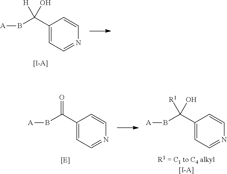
C1(C(B[A])(O)[H])=CC=NC=C1.[[I-A]].C1(C(B[A])(O)[R1])=CC=NC=C1.[R1 = C1 to C4 alkyl[I-A]].C1(C(B[A])=O)=CC=NC=C1.[[E]]
